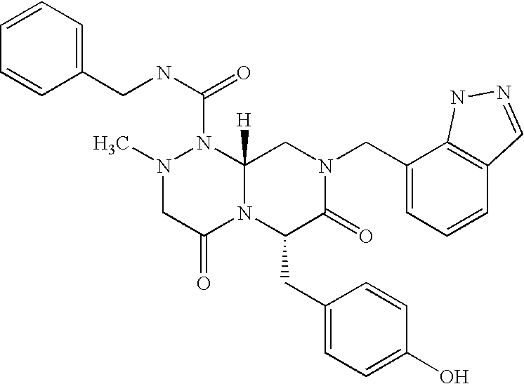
C1=CC(CNC(=O)N2N(C)CC(=O)N3C2([H])CN(CC2=CC=CC4=C2NN=C4)C(=O)C3CC2=CC=C(O)C=C2)=CC=C1
